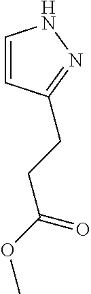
C1=CC(CCC(OC)=O)=NN1
